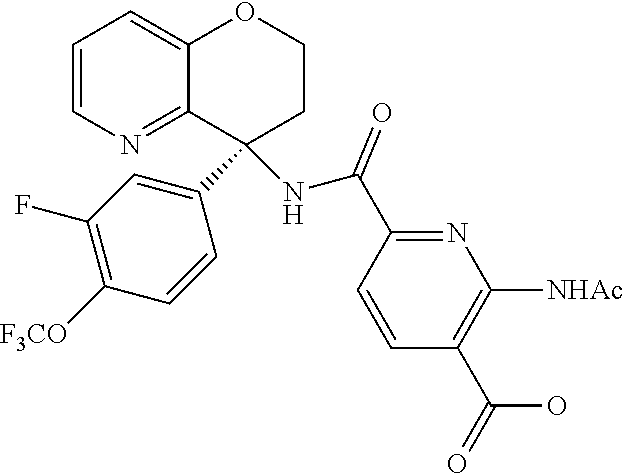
C1=CN=C2C(=C1)OCCC2(C1=CC(F)=C([F3CO])C=C1)NC(C1=NC([NHAc])=C(C(O)=O)C=C1)=O
